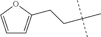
C1=COC(CCC(C)(C)C)=C1
